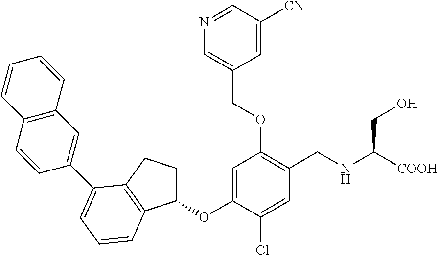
C1(OC2=CC(OCC3=CN=CC([CN])=C3)=C(CNC([COOH])CO)C=C2Cl)CCC2=C1C=CC=C2C1=CC2=C(C=C1)C=CC=C2
